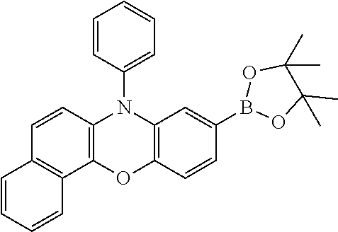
C12=C(C=CC3=C1OC1=C(N3C3=CC=CC=C3)C=C(B3OC(C)(C)C(C)(C)O3)C=C1)C=CC=C2
